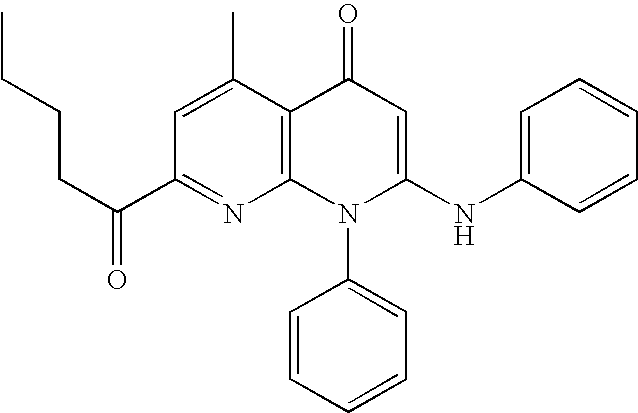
C1(C(CCCC)=O)=NC2=C(C(C)=C1)C(=O)C=C(NC1=CC=CC=C1)N2C1=CC=CC=C1
